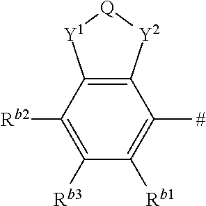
C12=C(C([Rb2])=C([Rb3])C([Rb1])=C1[#])[Y1][Q][Y2]2
